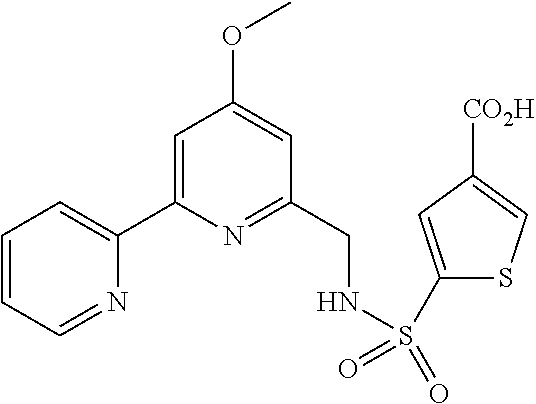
C1=CC=NC(C2=CC(OC)=CC(CNS(C3=CC([CO2H])=CS3)(=O)=O)=N2)=C1
